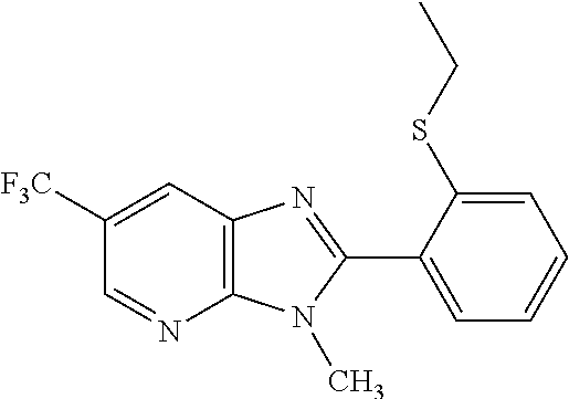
C1([F3C])=CC2=C(N=C1)N(C)C(C1=CC=CC=C1SCC)=N2
